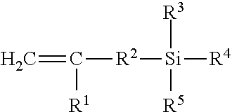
C=C([R1])[R2][Si]([R4])([R3])[R5]
